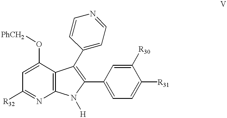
C1=C(O[PhCH2])C2=C(N=C1[R32])N([H])C(C1=CC=C([R31])C([R30])=C1)=C2C1=CC=NC=C1
